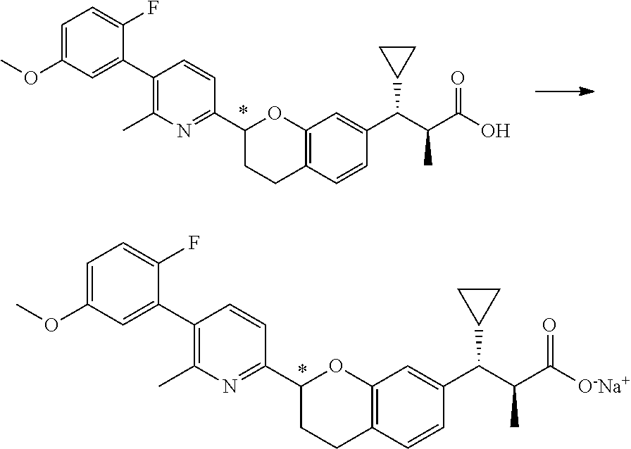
C1=C(OC)C=C(C2=C(C)N=C(C3CCC4=C(O3)C=C(C(C(C([O-Na+])=O)C)C3CC3)C=C4)C=C2)C(F)=C1.C1=C(OC)C=C(C2=C(C)N=C(C3CCC4=C(O3)C=C(C(C(C(O)=O)C)C3CC3)C=C4)C=C2)C(F)=C1
